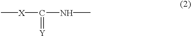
C[X]C(NC)=[Y]
